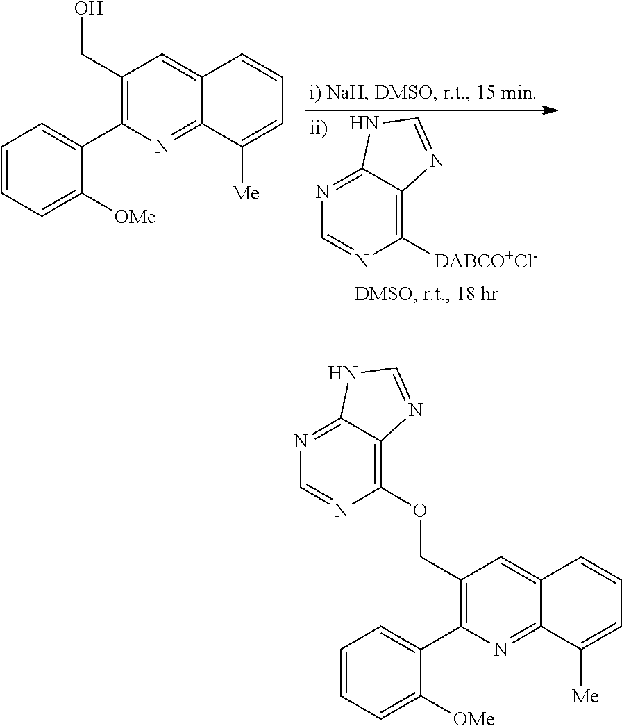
C1([DABCO+Cl-])=C2C(=NC=N1)NC=N2.C1(CO)=C(C2=CC=CC=C2[OMe])N=C2C(=C1)C=CC=C2[Me].C1(COC2=C3C(=NC=N2)NC=N3)=C(C2=CC=CC=C2[OMe])N=C2C(=C1)C=CC=C2[Me]
